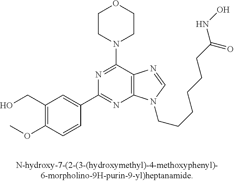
C1(CO)=C(OC)C=CC(C2=NC3=C(C(N4CCOCC4)=N2)N=CN3CCCCCCC(NO)=O)=C1
